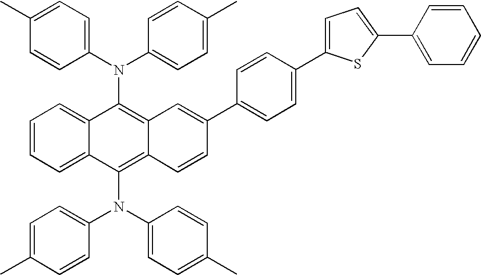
C12=C(N(C3=CC=C(C)C=C3)C3=CC=C(C)C=C3)C3=CC=CC=C3C(N(C3=CC=C(C)C=C3)C3=CC=C(C)C=C3)=C1C=CC(C1=CC=C(C3=CC=C(C4=CC=CC=C4)S3)C=C1)=C2
